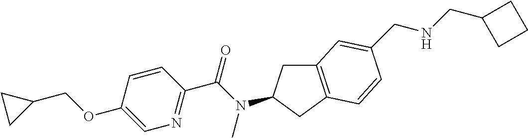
C1(OCC2CC2)=CN=C(C(N(C)C2CC3=C(C2)C=CC(CNCC2CCC2)=C3)=O)C=C1
